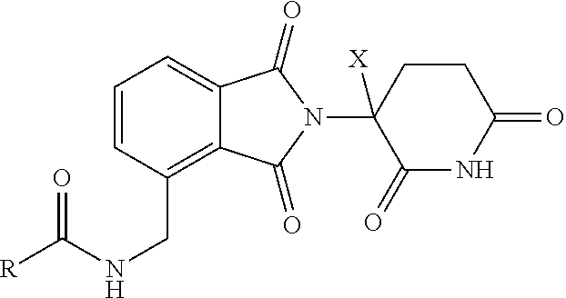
C1=CC(CNC([R])=O)=C2C(=C1)C(=O)N(C1([X])C(=O)NC(=O)CC1)C2=O
